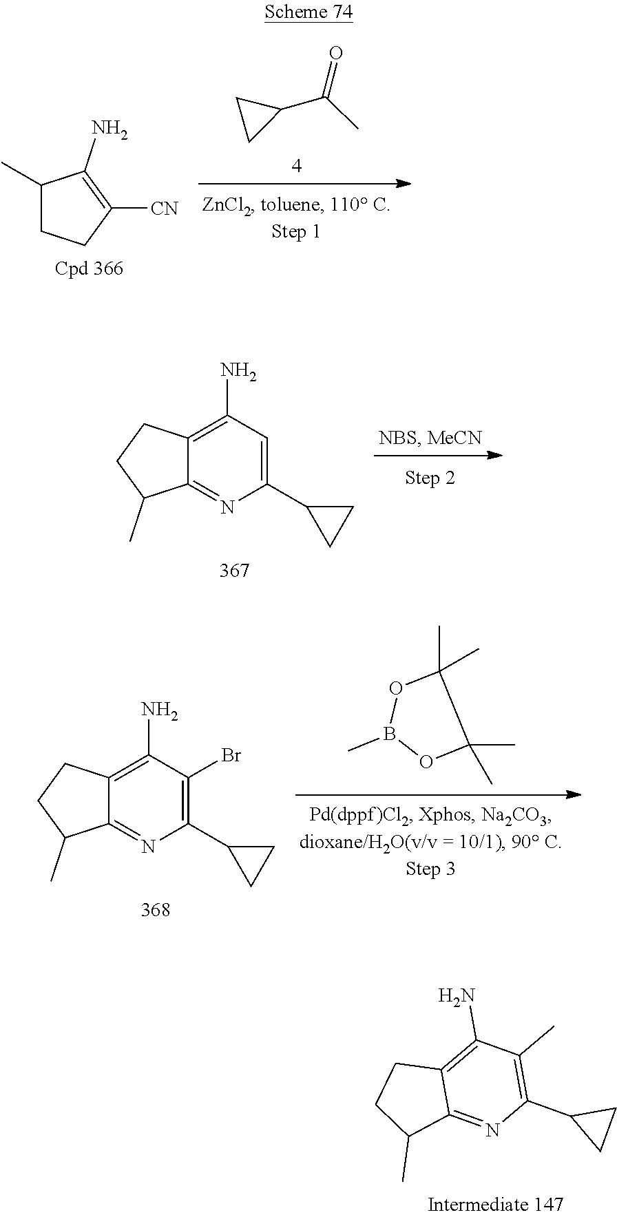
C(C1CC1)(=O)C.CC1CCC([CN])=C1N.C1(C2CC2)=CC(N)=C2C(=N1)C(C)CC2.B1(C)OC(C)(C)C(C)(C)O1.C1(C2CC2)=C(Br)C(N)=C2C(=N1)C(C)CC2.C1(C2CC2)=C(C)C(N)=C2C(=N1)C(C)CC2
